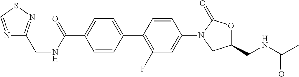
C1=C(C2=C(F)C=C(N3CC(CNC(C)=O)OC3=O)C=C2)C=CC(C(NCC2=NSC=N2)=O)=C1
